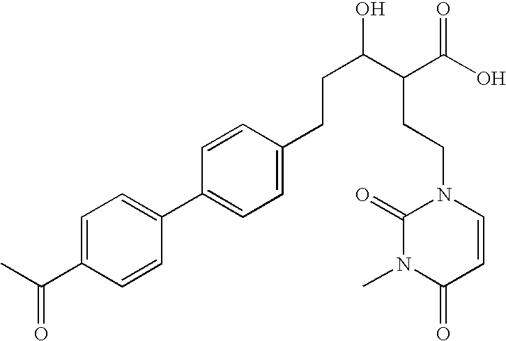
C1=C(C(C)=O)C=CC(C2=CC=C(CCC(O)C(CCN3C(=O)N(C)C(=O)C=C3)C(O)=O)C=C2)=C1
